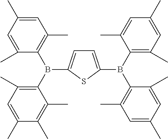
C1(C)=CC(C)=C(B(C2=C(C)C=C(C)C=C2C)C2=CC=C(B(C3=C(C)C=C(C)C=C3C)C3=C(C)C=C(C)C=C3C)S2)C(C)=C1C
